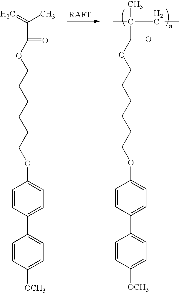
C(C(=O)OCCCCCCOC1=CC=C(C2=CC=C([OCH3])C=C2)C=C1)(C)(CC)C.C(C(=O)OCCCCCCOC1=CC=C(C2=CC=C([OCH3])C=C2)C=C1)(=C)C
